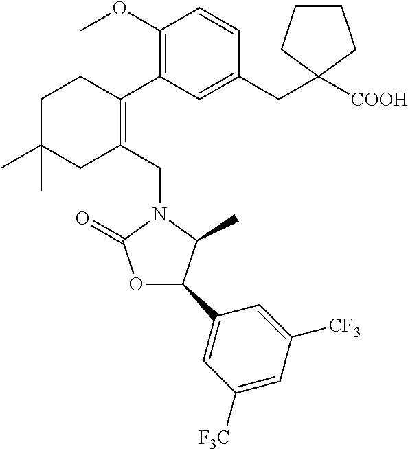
C1(OC)=C(C2=C(CN3C(=O)OC(C4=CC([F3C])=CC([CF3])=C4)C3C)CC(C)(C)CC2)C=C(CC2([COOH])CCCC2)C=C1
